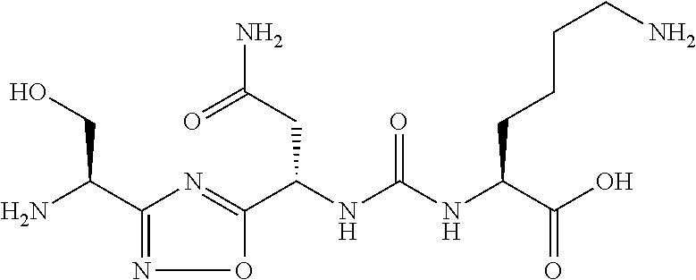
C(NC(NC(C(O)=O)CCCCN)=O)(CC(N)=O)C1=NC(C(N)CO)=NO1
